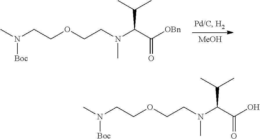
C(OCCN(C(C([OBn])=O)C(C)C)C)CN(C)[Boc].[MeOH].C(OCCN(C(C(O)=O)C(C)C)C)CN(C)[Boc]
